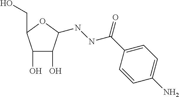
C1(O)C(O)C(NNC(=O)C2=CC=C(N)C=C2)OC1CO
